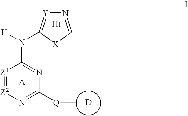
[A].[Z1]1=[Z2]N=C([Q]C)N=C1N([H])C1=[Y]N=C[X]1.[Ht].[D]
